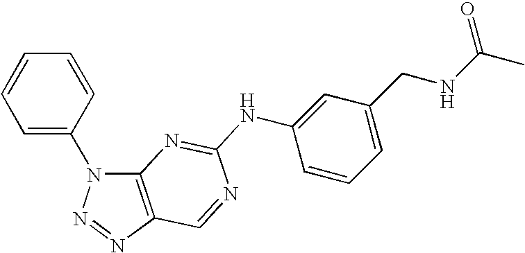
C1=C(N2C3=C(N=N2)C=NC(NC2=CC(CNC(C)=O)=CC=C2)=N3)C=CC=C1
